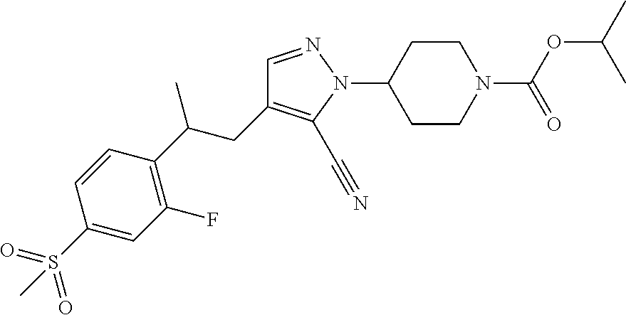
C1=NN(C2CCN(C(=O)OC(C)C)CC2)C(C#N)=C1CC(C1=C(F)C=C(S(=O)(=O)C)C=C1)C
